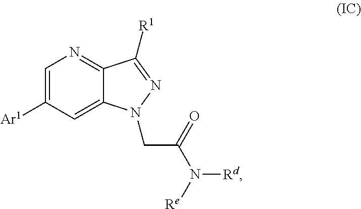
C1=C([Ar1])C=C2C(=N1)C([R1])=NN2CC(N([Re])[Rd])=O
